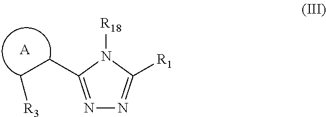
N1=C(CC[R3])N([R18])C([R1])=N1.[A]
